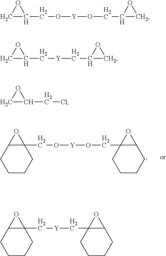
C1C(CO[Y]OCC2CO2)O1.C1C(C[Y]CC2CO2)O1.C1C(CCl)O1.C1CCC2(CO[Y]OCC34C(CCCC3)O4)C(C1)O2.C1CCC2(C[Y]CC34C(CCCC3)O4)C(C1)O2
